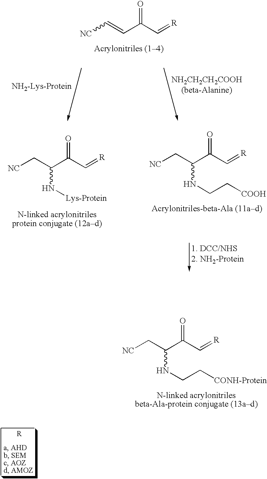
[NC]C=CC(C=[R])=O.[NC]CC(C(C=[R])=O)N[Lys-Protein].[NC]CC(C(C=[R])=O)NCC[COOH].[NC]CC(C(C=[R])=O)NCC[CONH-Protein]
